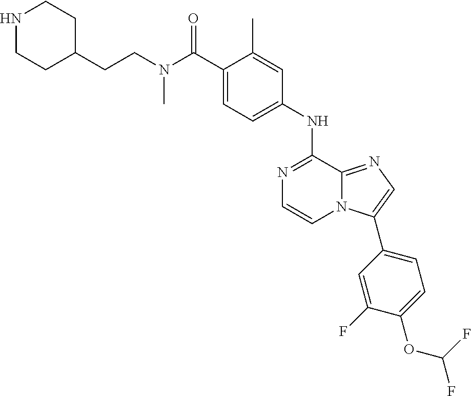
C(CN(C(C1=CC=C(NC2=NC=CN3C2=NC=C3C2=CC=C(OC(F)F)C(F)=C2)C=C1C)=O)C)C1CCNCC1
